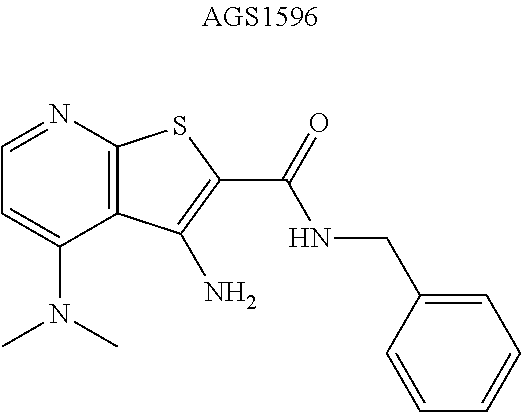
C1=NC2=C(C(N(C)C)=C1)C(N)=C(C(=O)NCC1=CC=CC=C1)S2
